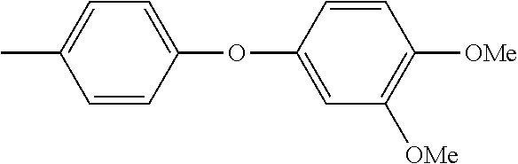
CC1=CC=C(OC2=CC([OMe])=C([OMe])C=C2)C=C1
